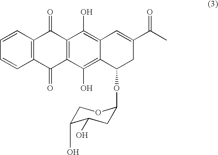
C1=CC2=C(C=C1)C(=O)C1=C(C2=O)C(O)=C2C(=C1O)C(OC1CC(O)C(O)CO1)CC(C(C)=O)=C2
